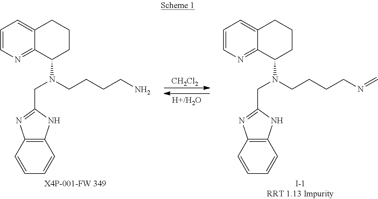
C1=CN=C2C(=C1)CCCC2N(CC1=NC2=C(N1)C=CC=C2)CCCCN.[CH2Cl2].C1=CN=C2C(=C1)CCCC2N(CC1=NC2=C(N1)C=CC=C2)CCCCN=C
